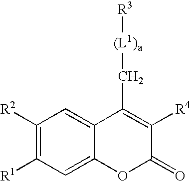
C1([R2])=C([R1])C=C2C(=C1)C(C[(L1)a][R3])=C([R4])C(=O)O2
